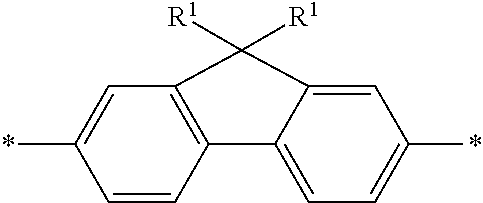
C1=CC2=C(C=C1*)C([R1])([R1])C1=CC(*)=CC=C21
